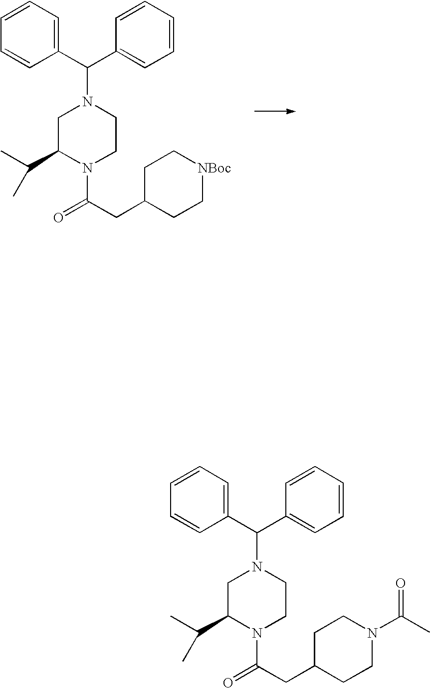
C1=CC=CC(C(C2=CC=CC=C2)N2CC(C(C)C)N(C(CC3CC[NBoc]CC3)=O)CC2)=C1.C1=CC=CC(C(C2=CC=CC=C2)N2CC(C(C)C)N(C(CC3CCN(C(C)=O)CC3)=O)CC2)=C1
